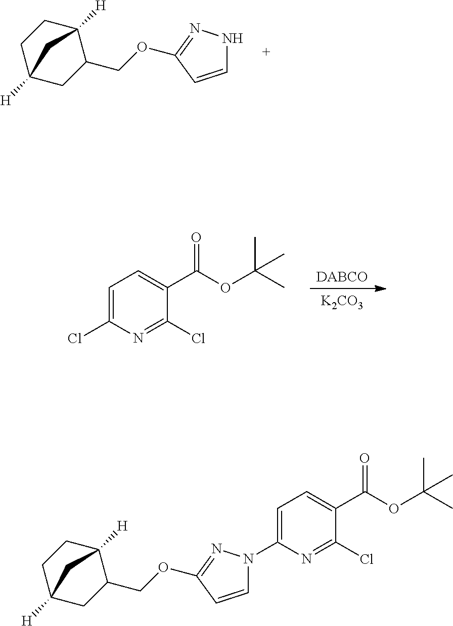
N1C=CC(OCC2CC3([H])CCC2([H])C3)=N1.[DABCO].[K2CO3].C1=C(Cl)N=C(Cl)C(C(=O)OC(C)(C)C)=C1.C1=C(N2C=CC(OCC3C4([H])CCC([H])(C3)C4)=N2)N=C(Cl)C(C(=O)OC(C)(C)C)=C1
